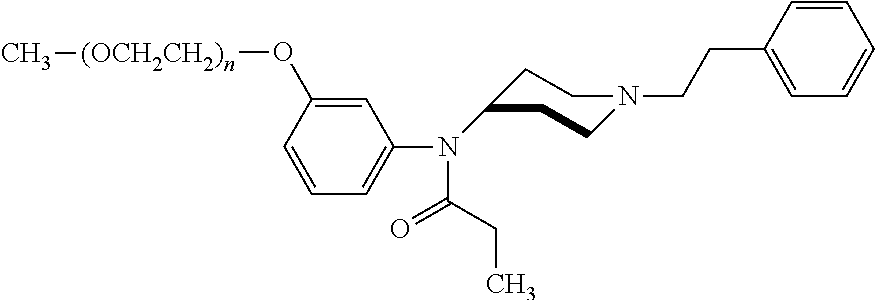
C1=CC(O[(OCH2CH2)n]C)=CC(N(C(CC)=O)C2CCN(CCC3=CC=CC=C3)CC2)=C1
